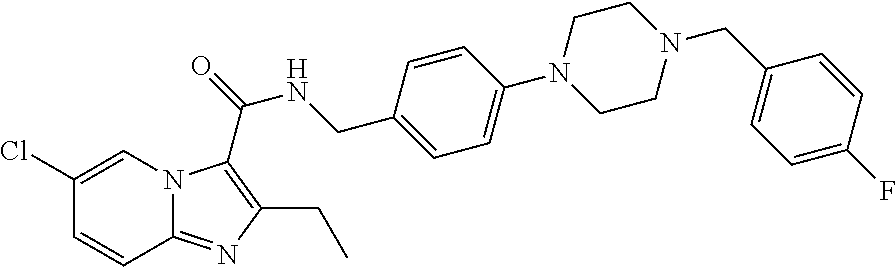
C1=CC(Cl)=CN2C1=NC(CC)=C2C(NCC1=CC=C(N2CCN(CC3=CC=C(F)C=C3)CC2)C=C1)=O
